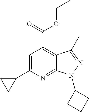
C12=NC(C3CC3)=CC(C(=O)OCC)=C1C(C)=NN2C1CCC1
